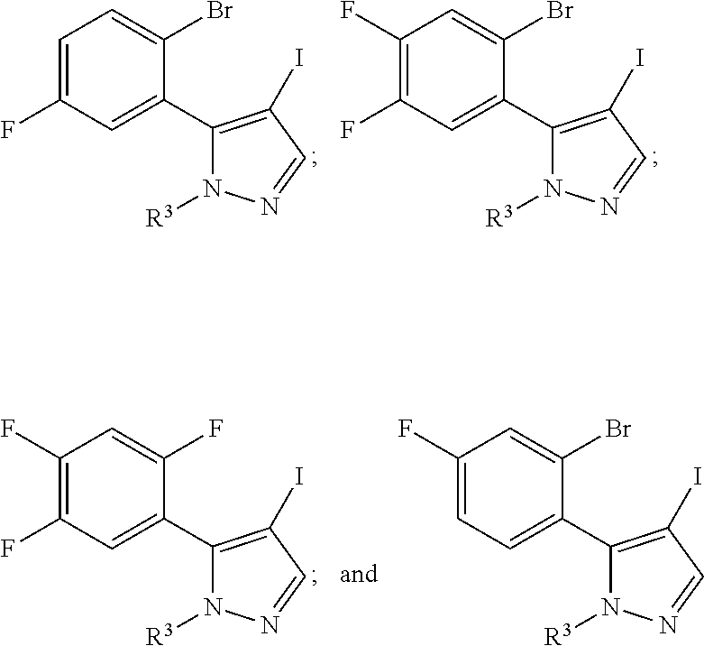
C1(C2=C(I)C=NN2[R3])=CC(F)=CC=C1Br.C1(C2=C(I)C=NN2[R3])=CC(F)=C(F)C=C1Br.C1(C2=C(I)C=NN2[R3])=CC(F)=C(F)C=C1F.C1(C2=C(I)C=NN2[R3])=CC=C(F)C=C1Br
